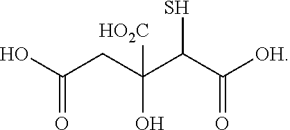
OC(CC(C(C([OH])=O)S)([HO2C])O)=O
